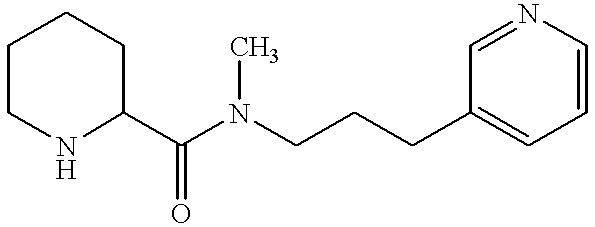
C1CNC(C(N(CCCC2=CC=CN=C2)C)=O)CC1
